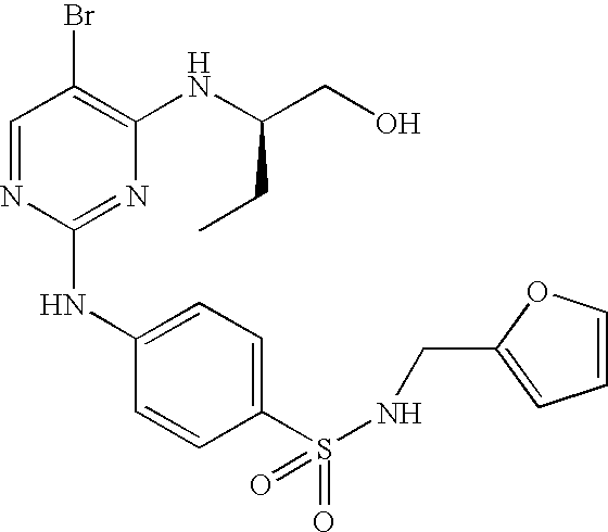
C1=NC(NC2=CC=C(S(=O)(=O)NCC3=CC=CO3)C=C2)=NC(NC(CO)CC)=C1Br
